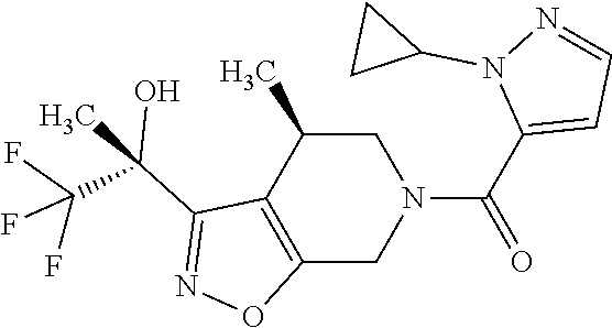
C12=C(C(C)CN(C(C3=CC=NN3C3CC3)=O)C1)C(C(O)(C(F)(F)F)C)=NO2
